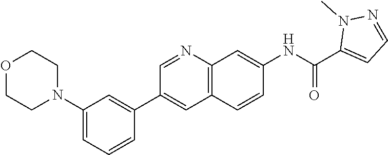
C1=NC2=C(C=C1C1=CC(N3CCOCC3)=CC=C1)C=CC(NC(C1=CC=NN1C)=O)=C2
